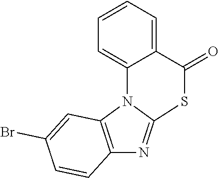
C1=CC=C2C(=C1)N1C3=C(N=C1SC2=O)C=CC(Br)=C3
